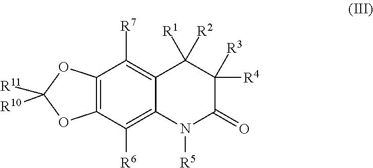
C12=C(C([R6])=C3C(=C1[R7])C([R2])([R1])C([R4])([R3])C(=O)N3[R5])OC([R11])([R10])O2
